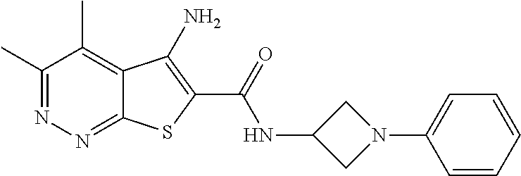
C1(C)=NN=C2C(=C1C)C(N)=C(C(=O)NC1CN(C3=CC=CC=C3)C1)S2
